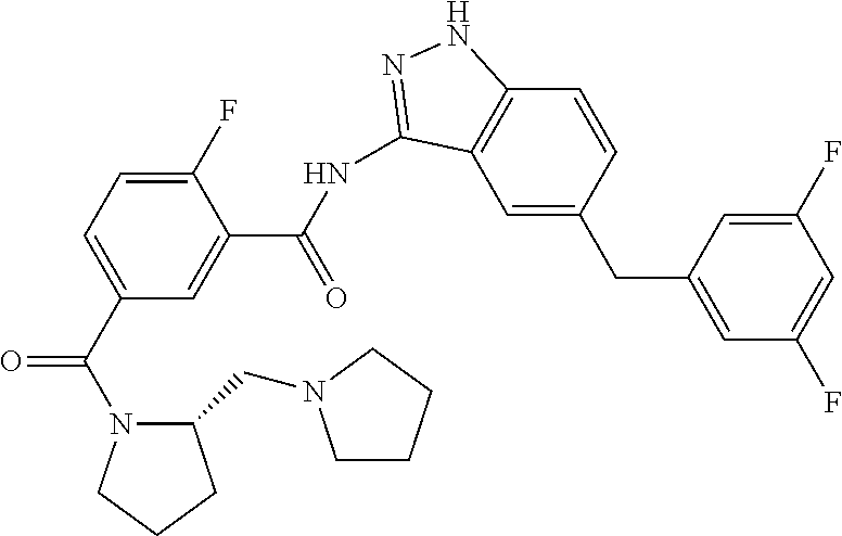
C1=C(C(N2C(CN3CCCC3)CCC2)=O)C=C(C(=O)NC2=NNC3=C2C=C(CC2=CC(F)=CC(F)=C2)C=C3)C(F)=C1
